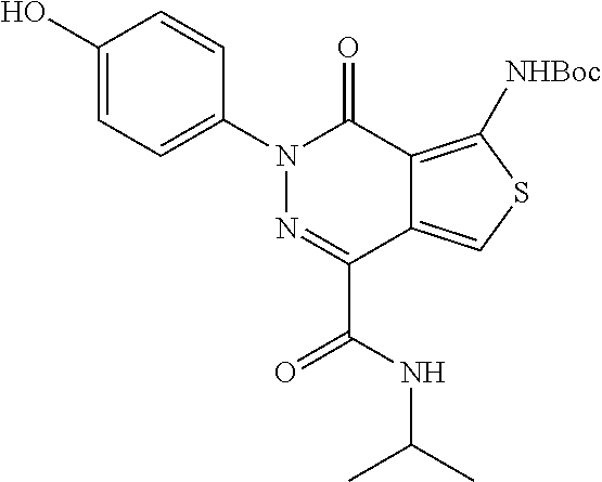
C1(N2N=C(C(NC(C)C)=O)C3=CSC([NHBoc])=C3C2=O)=CC=C(O)C=C1
